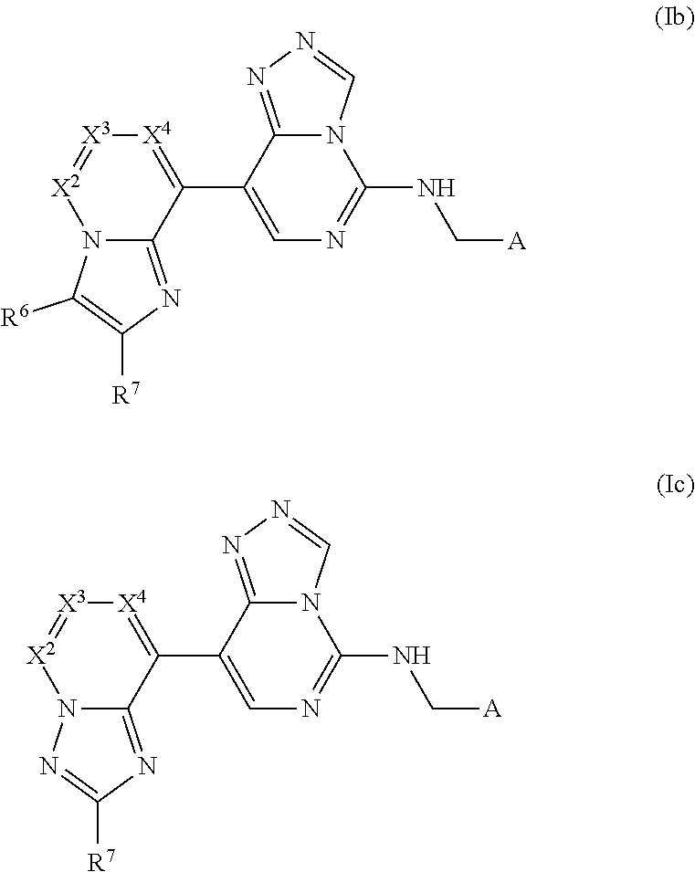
N12C(=NN=C1)C(C1=[X4][X3]=[X2]N3C1=NC([R7])=C3[R6])=CN=C2NC[A].N12C(=NN=C1)C(C1=[X4][X3]=[X2]N3C1=NC([R7])=N3)=CN=C2NC[A]
